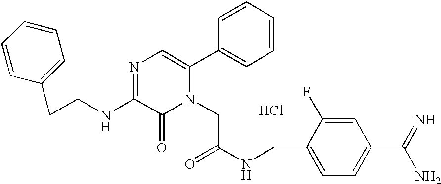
Cl.N1=C(NCCC2=CC=CC=C2)C(=O)N(CC(NCC2=CC=C(C(=N)N)C=C2F)=O)C(C2=CC=CC=C2)=C1
